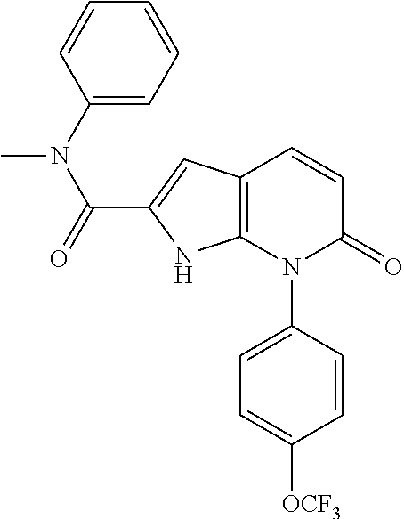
C1=CC(N2C(=O)C=CC3=C2NC(C(=O)N(C2=CC=CC=C2)C)=C3)=CC=C1[OCF3]
